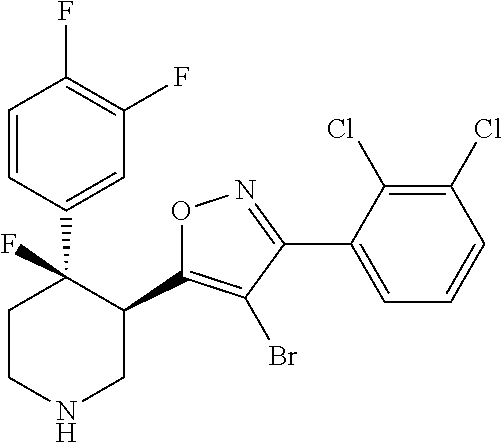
C1=CC(C2(F)CCNCC2C2=C(Br)C(C3=CC=CC(Cl)=C3Cl)=NO2)=CC(F)=C1F
